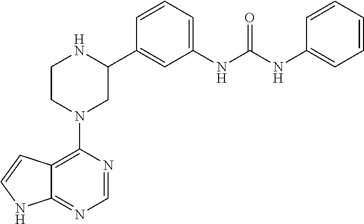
C12=C(N3CC(C4=CC(NC(NC5=CC=CC=C5)=O)=CC=C4)NCC3)N=CN=C1NC=C2
